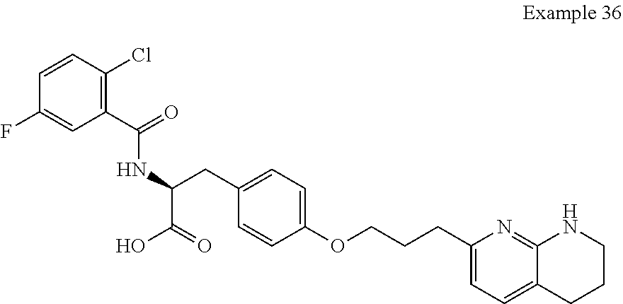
C12=CC=C(CCCOC3=CC=C(CC(NC(C4=C(Cl)C=CC(F)=C4)=O)C(=O)O)C=C3)N=C1NCCC2
